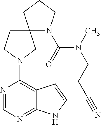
N1=CN=C2C(=C1N1CC3(N(C(N(CCC#N)C)=O)CCC3)CC1)C=CN2
